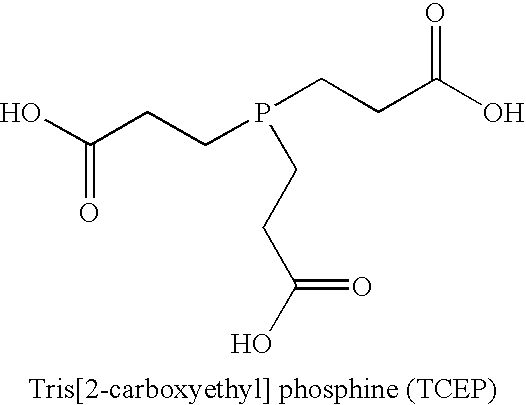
OC(CCP(CCC(O)=O)CCC(O)=O)=O
